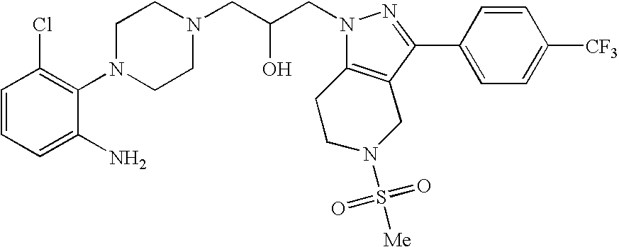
C1=CC=C(N)C(N2CCN(CC(CN3N=C(C4=CC=C([CF3])C=C4)C4=C3CCN(S(=O)(=O)[Me])C4)O)CC2)=C1Cl
